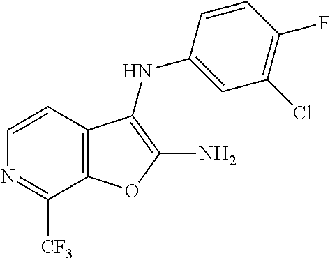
C1([CF3])=NC=CC2=C1OC(N)=C2NC1=CC(Cl)=C(F)C=C1
